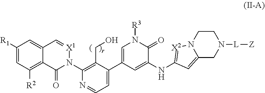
C1([R1])=CC([R2])=C2C(=C1)C=[X1]N(C1=C(CO)C(C3=CN([R3])C(=O)C(NC4=[X2]N5C(=C4)CN([L][Z])CC5)=C3)=CC=N1)C2=O
